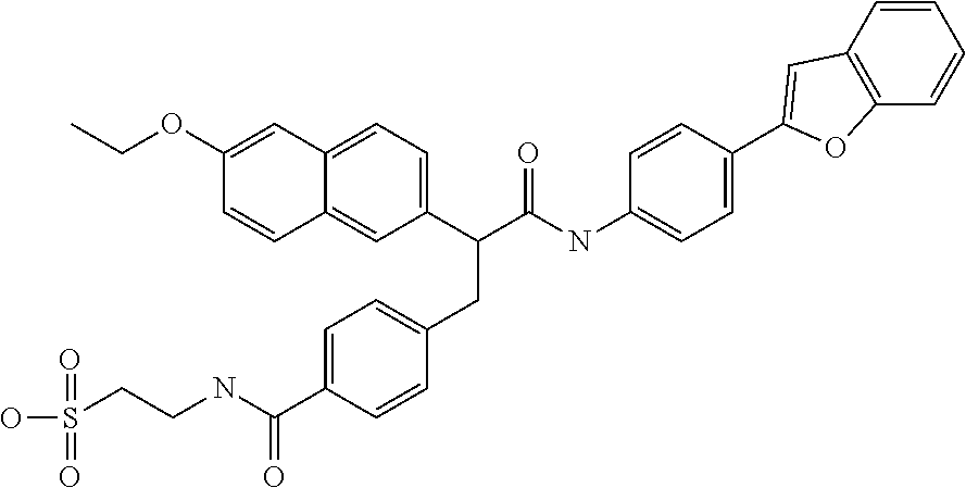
C1=CC2=C(C=C1)OC(C1=CC=C(NC(=O)C(CC3=CC=C(C(=O)NCCS(O)(=O)=O)C=C3)C3=CC=C4C(=C3)C=CC(OCC)=C4)C=C1)=C2
